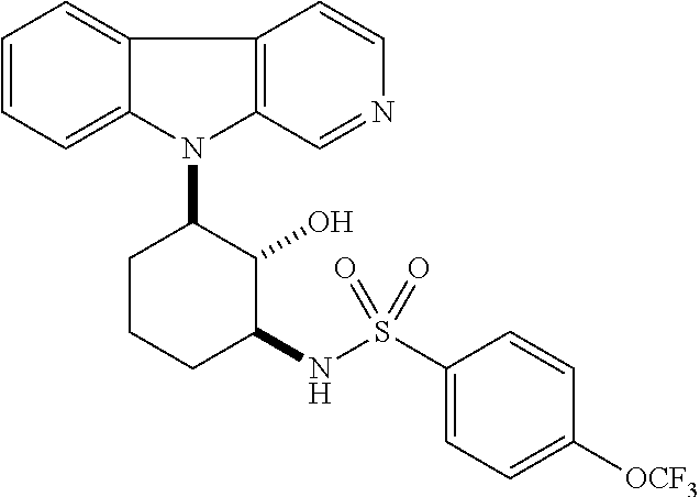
N1(C2CCCC(NS(C3=CC=C([OCF3])C=C3)(=O)=O)C2O)C2=C(C3=CC=CC=C13)C=CN=C2
